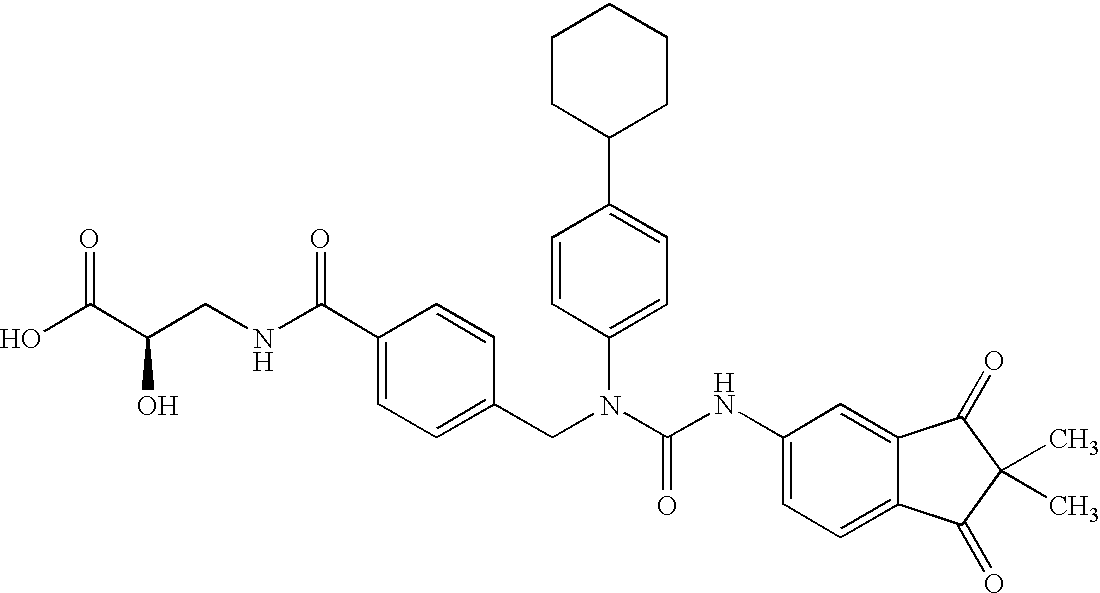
OC(C(CNC(C1=CC=C(CN(C(NC2=CC=C3C(=C2)C(=O)C(C)(C)C3=O)=O)C2=CC=C(C3CCCCC3)C=C2)C=C1)=O)O)=O
